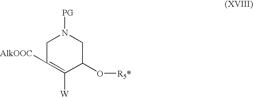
C1C([AlkOOC])=C([W])C(O[R5*])CN1[PG]
